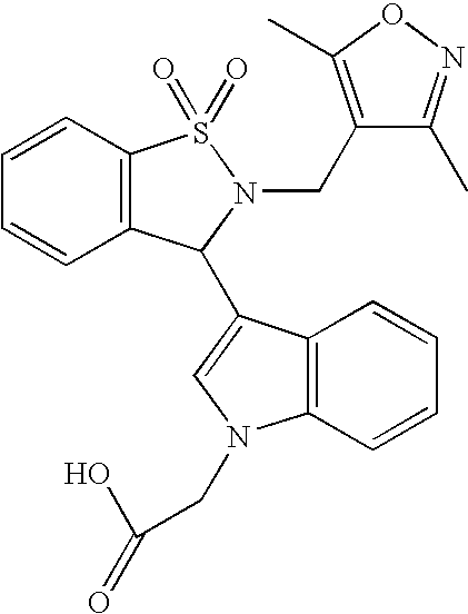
C12=C(C=CC=C1)N(CC(=O)O)C=C2C1C2=C(C=CC=C2)S(=O)(=O)N1CC1=C(C)ON=C1C
